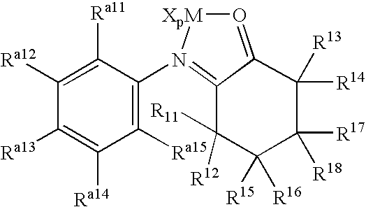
C1([Ra15])=C(N2=C3C(=O[XpM]2)C([R13])([R14])C([R17])([R18])C([R15])([R16])C3([R11])[R12])C([Ra11])=C([Ra12])C([Ra13])=C1[Ra14]
